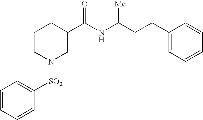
C1=CC=CC([SO2]N2CC(C(NC(CCC3=CC=CC=C3)[Me])=O)CCC2)=C1
